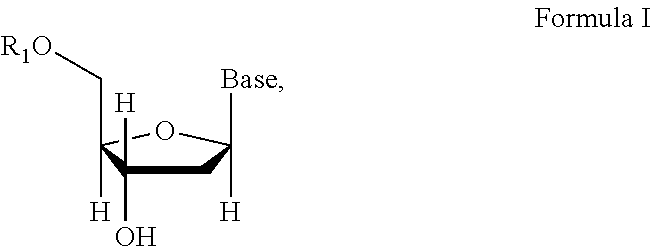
C1C([H])(O)C([H])(C[R1O])OC1([H])[Base]
